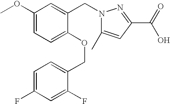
C1(OC)=CC=C(OCC2=CC=C(F)C=C2F)C(CN2C(C)=CC(C(=O)O)=N2)=C1
